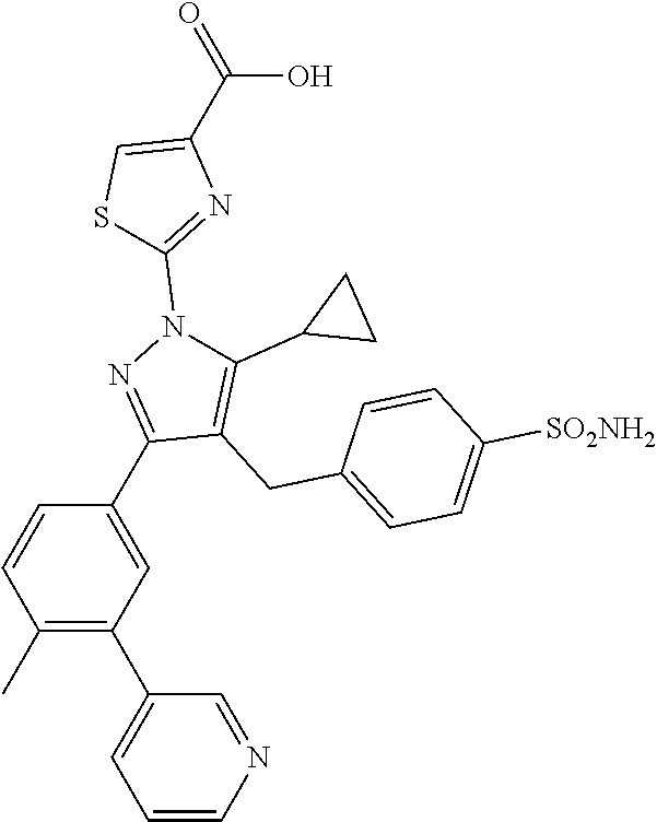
S1C=C(C(=O)O)N=C1N1C(C2CC2)=C(CC2=CC=C([SO2NH2])C=C2)C(C2=CC(C3=CC=CN=C3)=C(C)C=C2)=N1
